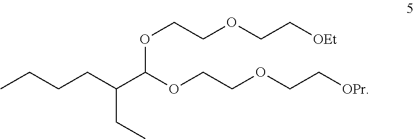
CCCCC(C(OCCOCC[OPr])OCCOCC[OEt])CC
